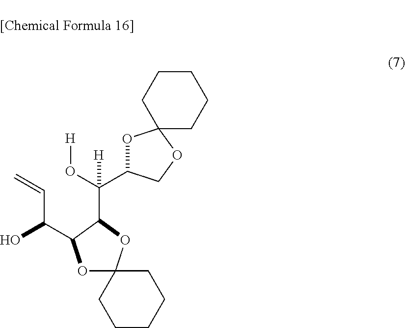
O1C(C(O[H])(C2OC3(OC2C(O)C=C)CCCCC3)[H])COC12CCCCC2
